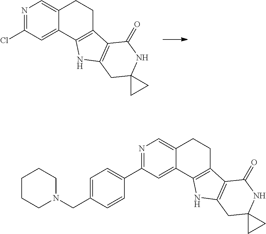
N1=C(Cl)C=C2C(=C1)CCC1=C2NC2=C1C(=O)NC1(C2)CC1.N1=C(C2=CC=C(CN3CCCCC3)C=C2)C=C2C(=C1)CCC1=C2NC2=C1C(=O)NC1(C2)CC1
